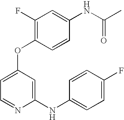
C1=C(OC2=C(F)C=C(NC(C)=O)C=C2)C=C(NC2=CC=C(F)C=C2)N=C1
